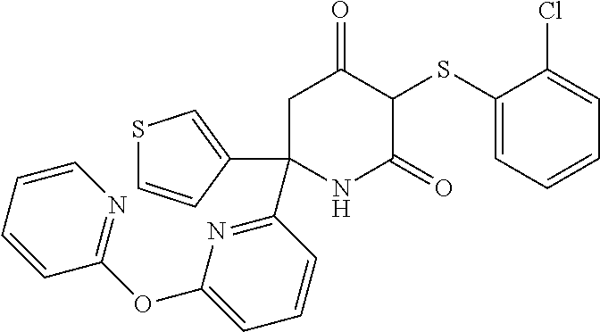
C1(SC2C(=O)CC(C3=NC(OC4=NC=CC=C4)=CC=C3)(C3=CSC=C3)NC2=O)=CC=CC=C1Cl
